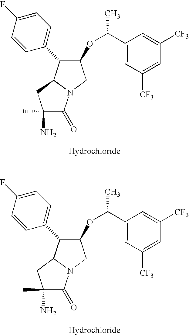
NC1(C)C(=O)N2C(C1)C(C1=CC=C(F)C=C1)C(OC(C1=CC([CF3])=CC([CF3])=C1)C)C2.NC1(C)C(=O)N2C(C1)C(C1=CC=C(F)C=C1)C(OC(C1=CC([CF3])=CC([CF3])=C1)C)C2
